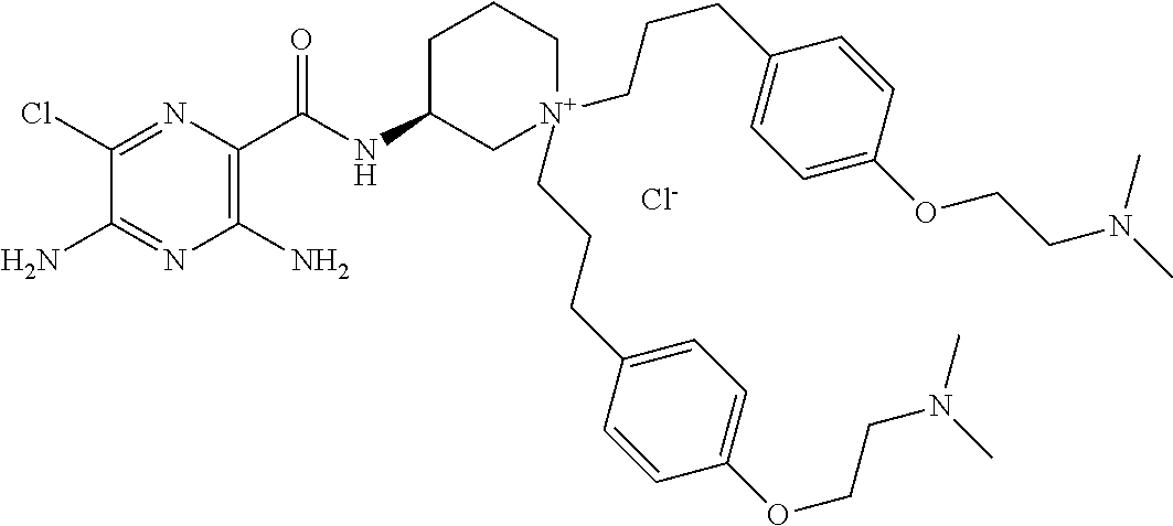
C1(Cl)=NC(C(NC2C[N+](CCCC3=CC=C(OCCN(C)C)C=C3)(CCCC3=CC=C(OCCN(C)C)C=C3)CCC2)=O)=C(N)N=C1N.[Cl-]
